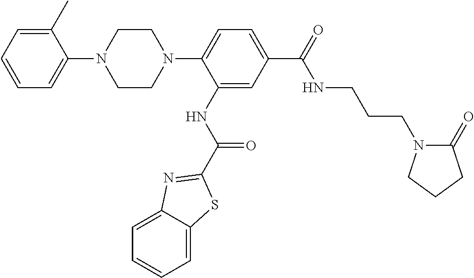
C1=CC=C(C)C(N2CCN(C3=CC=C(C(NCCCN4C(=O)CCC4)=O)C=C3NC(=O)C3=NC4=CC=CC=C4S3)CC2)=C1
